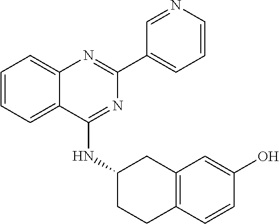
C1=CC=C2C(=C1)N=C(C1=CC=CN=C1)N=C2NC1CC2=C(CC1)C=CC(O)=C2
